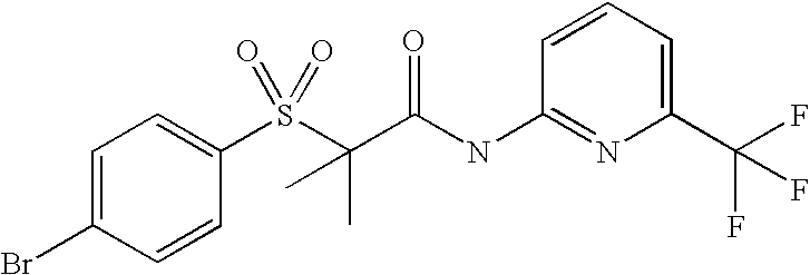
C1=C(Br)C=CC(S(C(C(NC2=NC(C(F)(F)F)=CC=C2)=O)(C)C)(=O)=O)=C1
